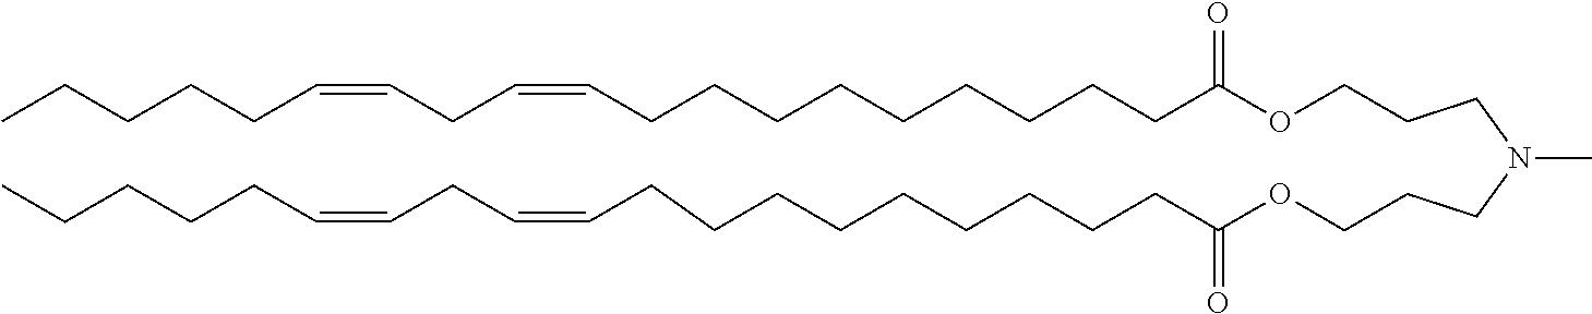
C(CN(CCCOC(CCCCCCCCCC=CCC=CCCCCC)=O)C)COC(CCCCCCCCCC=CCC=CCCCCC)=O
